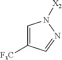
C1=C([F3C])C=NN1[X2]
